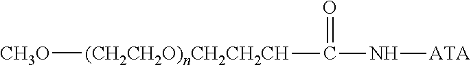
[CH3O][(CH2CH2O)nCH2CH2CH]C(N[ATA])=O
